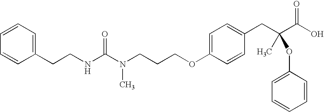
C1(CCNC(N(CCCOC2=CC=C(CC(C(O)=O)(C)OC3=CC=CC=C3)C=C2)C)=O)=CC=CC=C1
